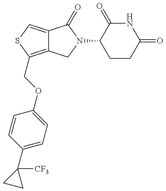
C12=C(COC3=CC=C(C4([CF3])CC4)C=C3)SC=C1C(=O)N(C1CCC(=O)NC1=O)C2
